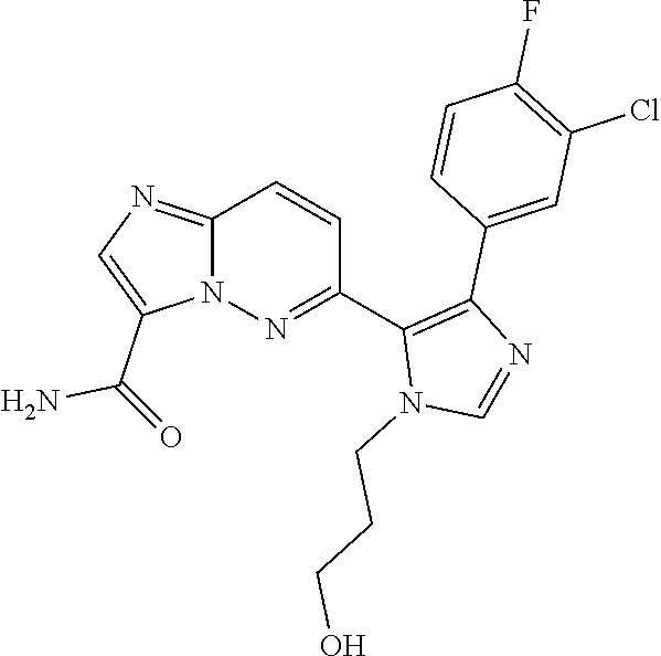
C12=NC=C(C(=O)N)N1N=C(C1=C(C3=CC(Cl)=C(F)C=C3)N=CN1CCCO)C=C2
